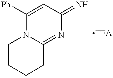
C1([Ph])=CC(=N)N=C2N1CCCC2
